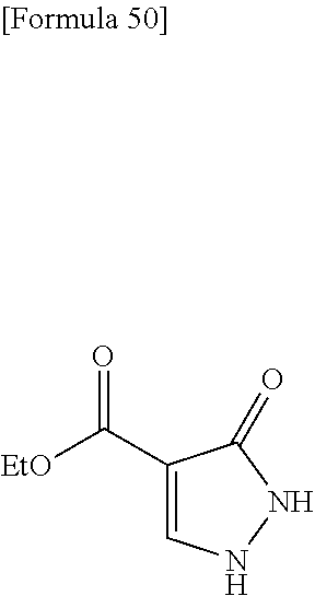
[EtO]C(=O)C1=CNNC1=O
